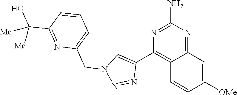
N1=C(N)N=C2C(=C1C1=CN(CC3=CC=CC(C(O)([Me])[Me])=N3)N=N1)C=CC([OMe])=C2
